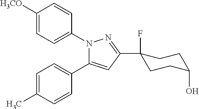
C1=C([H3CO])C=CC(N2C(C3=CC=C(C)C=C3)=CC(C3(F)CCC(O)CC3)=N2)=C1
